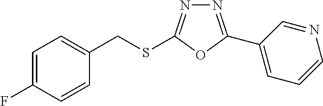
N1=C(C2=CC=CN=C2)OC(SCC2=CC=C(F)C=C2)=N1
